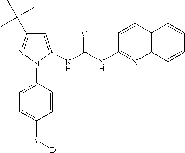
C1=C(NC(NC2=NC3=C(C=C2)C=CC=C3)=O)N(C2=CC=C([Y][D])C=C2)N=C1C(C)(C)C
